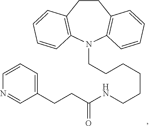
C1CC2=C(N(CCCCCCNC(CCC3=CC=CN=C3)=O)C3=C1C=CC=C3)C=CC=C2
